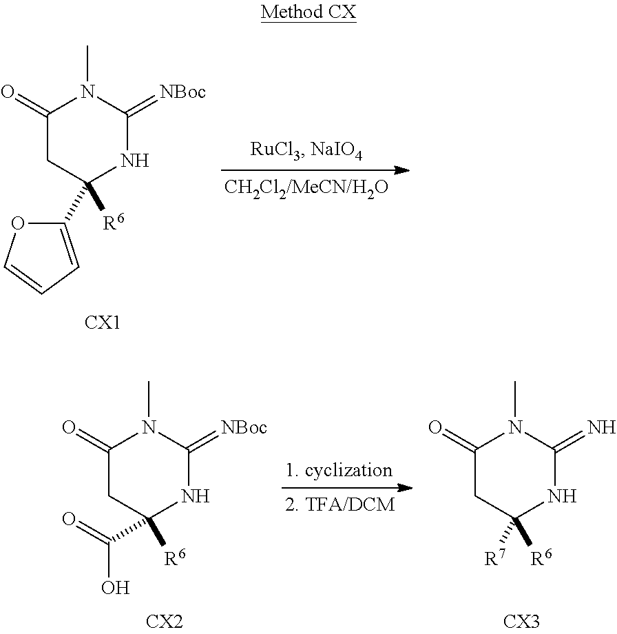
C1(C2([R6])NC(=[NBoc])N(C)C(=O)C2)=CC=CO1.C(C1([R6])NC(=[NBoc])N(C)C(=O)C1)(=O)O.[R7]C1([R6])NC(=N)N(C)C(=O)C1
